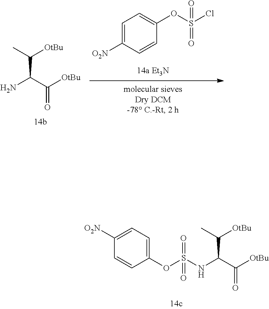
O(S(=O)(NC(C([OtBu])C)C(=O)[OtBu])=O)C1=CC=C([O2N])C=C1.C1=C([O2N])C=CC(OS(Cl)(=O)=O)=C1.C(C(C([OtBu])=O)N)(C)[OtBu]
